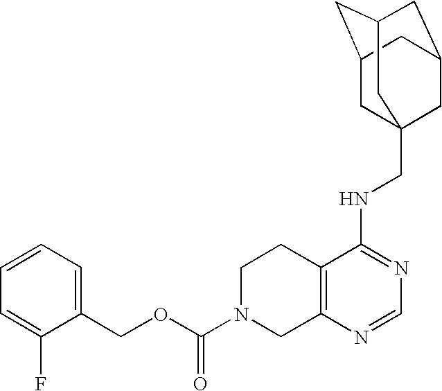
C12=C(N=CN=C1NCC13CC4CC(CC(C1)C4)C3)CN(C(OCC1=CC=CC=C1F)=O)CC2
